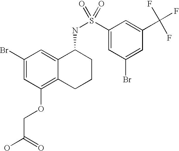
C1(Br)=CC(OCC(O)=O)=C2C(=C1)C(NS(C1=CC(Br)=CC(C(F)(F)F)=C1)(=O)=O)CCC2
